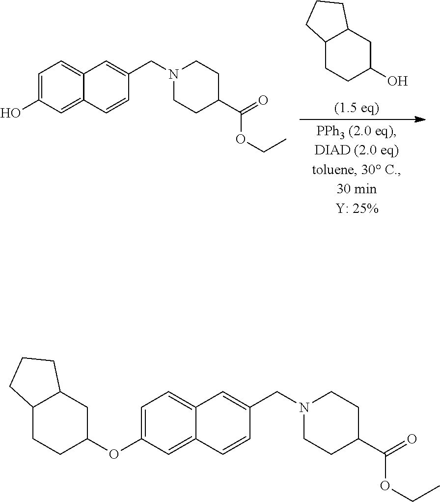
C12CCC(O)CC1CCC2.C1=C(O)C=C2C(=C1)C=C(CN1CCC(C(=O)OCC)CC1)C=C2.C1=C(OC2CC3C(CC2)CCC3)C=C2C(=C1)C=C(CN1CCC(C(=O)OCC)CC1)C=C2
